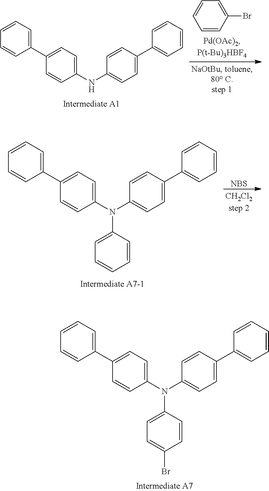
C1=CC=C(C2=CC=C(N(C3=CC=C(C4=CC=CC=C4)C=C3)C3=CC=C(Br)C=C3)C=C2)C=C1.C1=C(Br)C=CC=C1.C1=CC=C(C2=CC=C(NC3=CC=C(C4=CC=CC=C4)C=C3)C=C2)C=C1.C1=CC=C(C2=CC=C(N(C3=CC=C(C4=CC=CC=C4)C=C3)C3=CC=CC=C3)C=C2)C=C1.[NBS]
